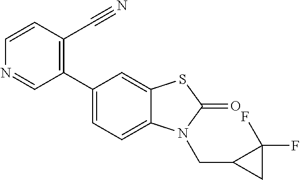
C1(C2=CC=C3C(=C2)SC(=O)N3CC2CC2(F)F)=C(C#N)C=CN=C1
